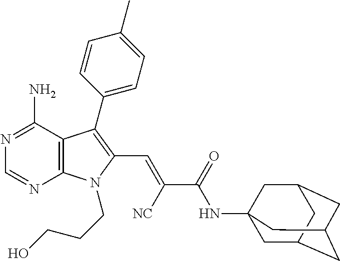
N1=C(N)C2=C(N=C1)N(CCCO)C(C=C([NC])C(=O)NC13CC4CC(CC(C1)C4)C3)=C2C1=CC=C(C)C=C1
